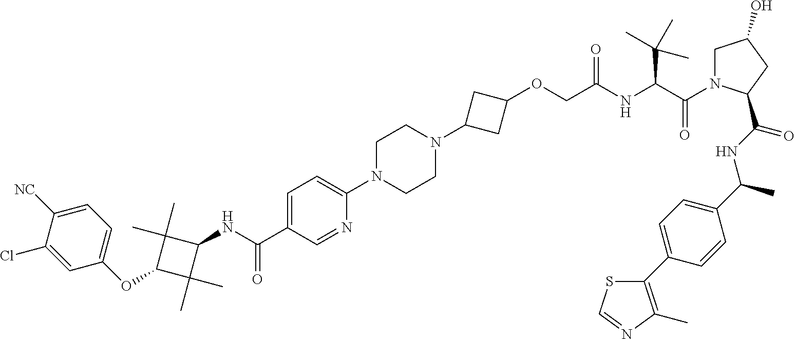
C1=C(C(NC2C(C)(C)C(OC3=CC=C([NC])C(Cl)=C3)C2(C)C)=O)C=NC(N2CCN(C3CC(OCC(NC(C(N4CC(O)CC4C(NC(C4=CC=C(C5=C(C)N=CS5)C=C4)C)=O)=O)C(C)(C)C)=O)C3)CC2)=C1
